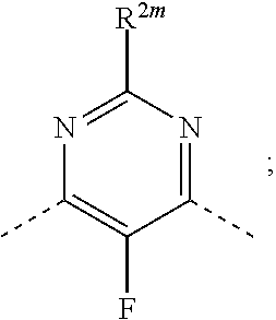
C1(C)=C(F)C(C)=NC([R2m])=N1
